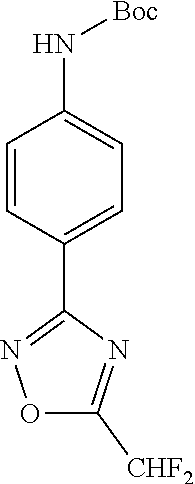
C1=CC(C2=NOC([CHF2])=N2)=CC=C1N[Boc]
